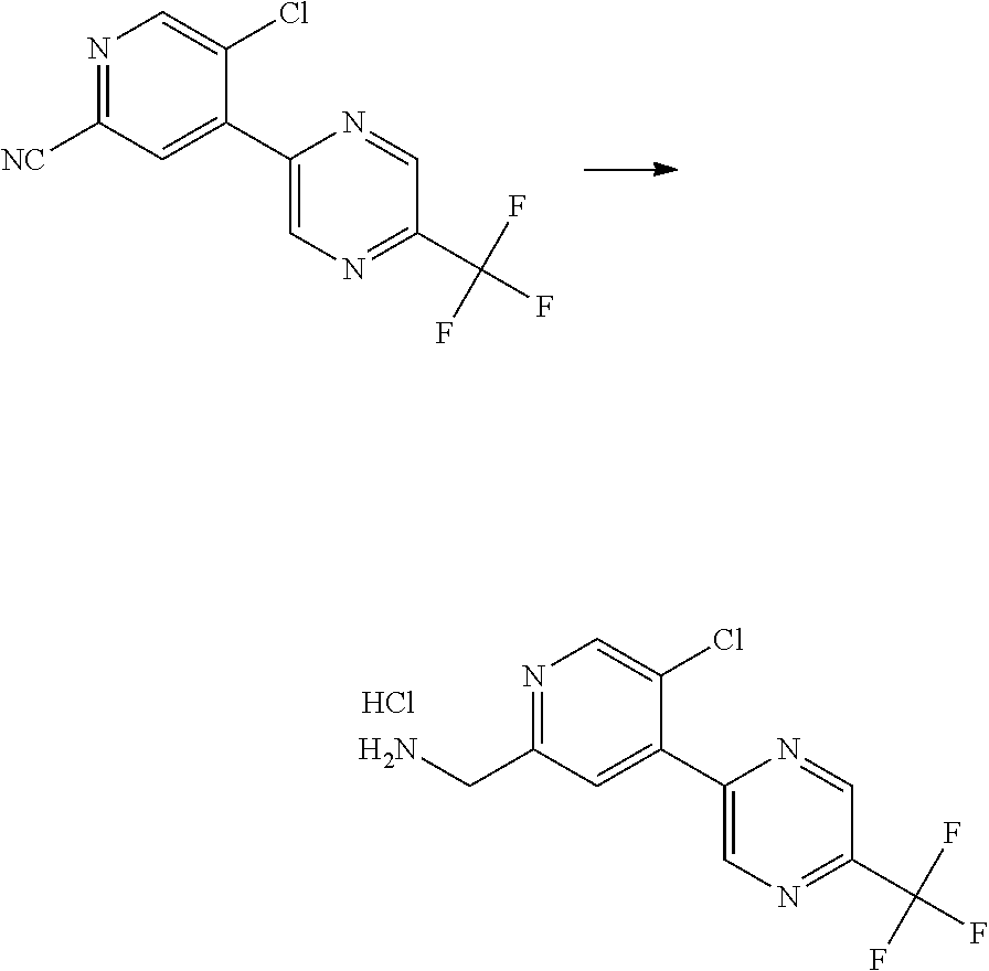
N1=C(CN)C=C(C2=CN=C(C(F)(F)F)C=N2)C(Cl)=C1.Cl.N1=C([NC])C=C(C2=CN=C(C(F)(F)F)C=N2)C(Cl)=C1
